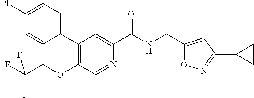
C1(CNC(C2=CC(C3=CC=C(Cl)C=C3)=C(OCC(F)(F)F)C=N2)=O)=CC(C2CC2)=NO1
